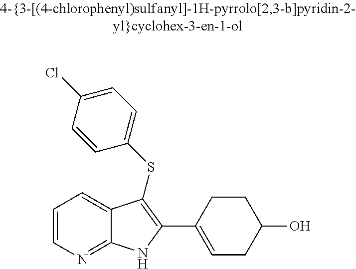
C1=CN=C2C(=C1)C(SC1=CC=C(Cl)C=C1)=C(C1=CCC(O)CC1)N2
